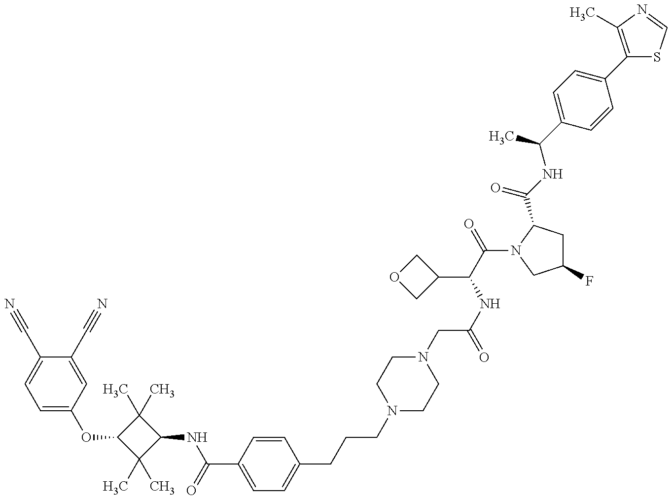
C1=C(OC2C(C)(C)C(NC(=O)C3=CC=C(CCCN4CCN(CC(=O)NC(C(=O)N5C(C(=O)NC(C)C6=CC=C(C7=C(C)N=CS7)C=C6)CC(F)C5)C5COC5)CC4)C=C3)C2(C)C)C=C(C#N)C(C#N)=C1
